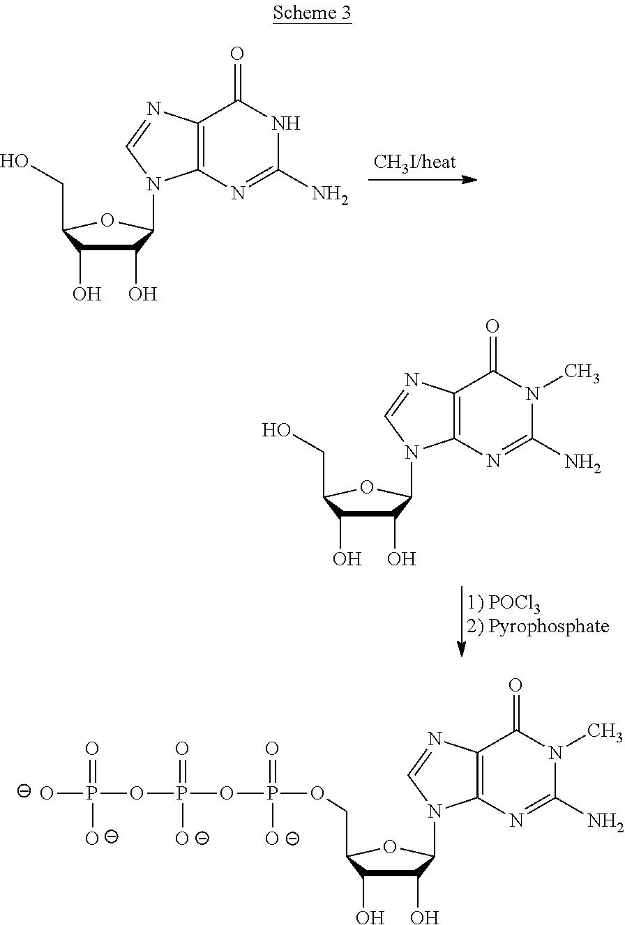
C1(O)C(O)C(CO)OC1N1C2=C(N=C1)C(=O)NC(N)=N2.C1(O)C(O)C(CO)OC1N1C2=C(N=C1)C(=O)N(C)C(N)=N2.C1(O)C(O)C(COP(=O)([O-])OP(OP([O-])(=O)[O-])(=O)[O-])OC1N1C2=C(N=C1)C(=O)N(C)C(N)=N2
